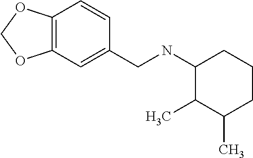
C12=C(C=C(CNC3C(C)C(C)CCC3)C=C1)OCO2
